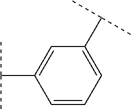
C1=C(C(C)C)C=C(C(C)C)C=C1
